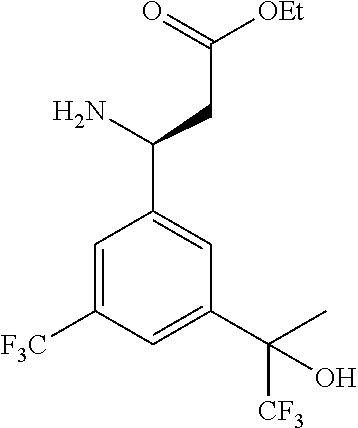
C1=C([F3C])C=C(C([CF3])(O)C)C=C1C(N)CC([OEt])=O
